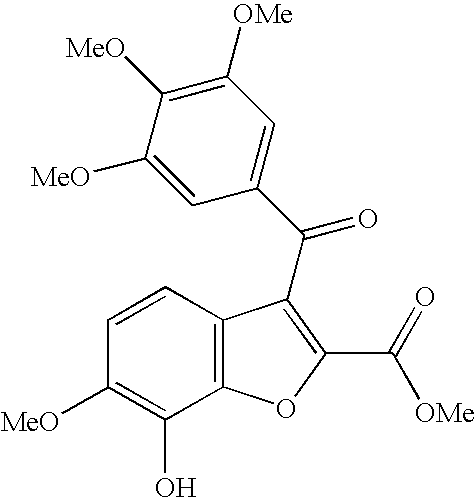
C1=C([MeO])C([MeO])=C([OMe])C=C1C(=O)C1=C(C([OMe])=O)OC2=C1C=CC([MeO])=C2O
